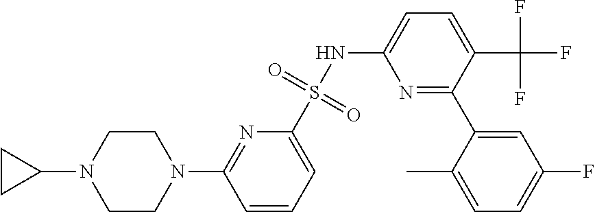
C1CN(C2=NC(S(NC3=CC=C(C(F)(F)F)C(C4=CC(F)=CC=C4C)=N3)(=O)=O)=CC=C2)CCN1C1CC1
